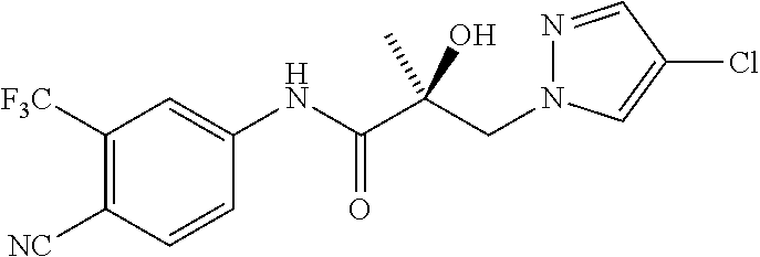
C(C(C(NC1=CC([F3C])=C([NC])C=C1)=O)(O)C)N1N=CC(Cl)=C1
